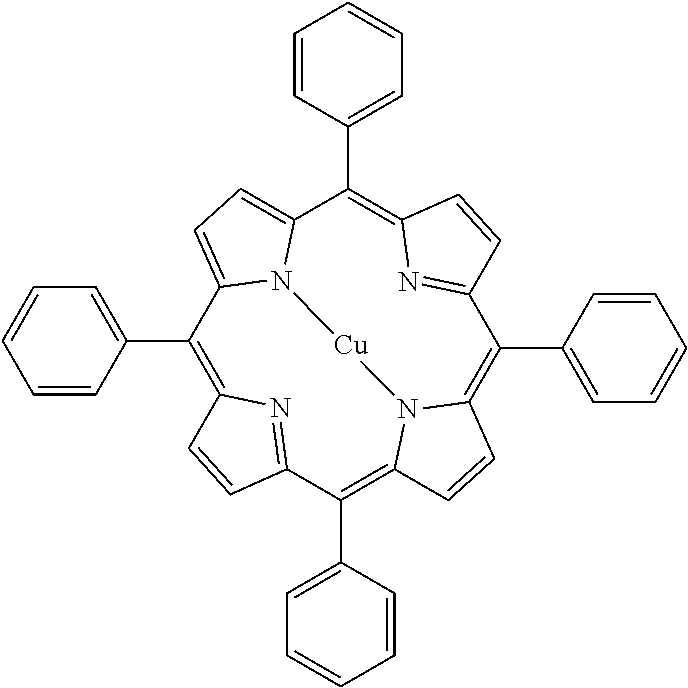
C1(C2=CC=CC=C2)=C2N=C(C(C3=CC=CC=C3)=C3N4C(=C(C5=CC=CC=C5)C5=NC(=C(C6=CC=CC=C6)C6=CC=C1N6[Cu]4)C=C5)C=C3)C=C2
